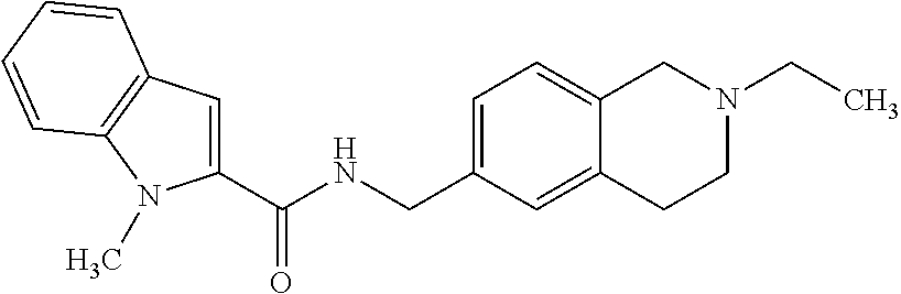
C1(C(NCC2=CC=C3C(=C2)CCN(CC)C3)=O)=CC2=C(N1C)C=CC=C2
